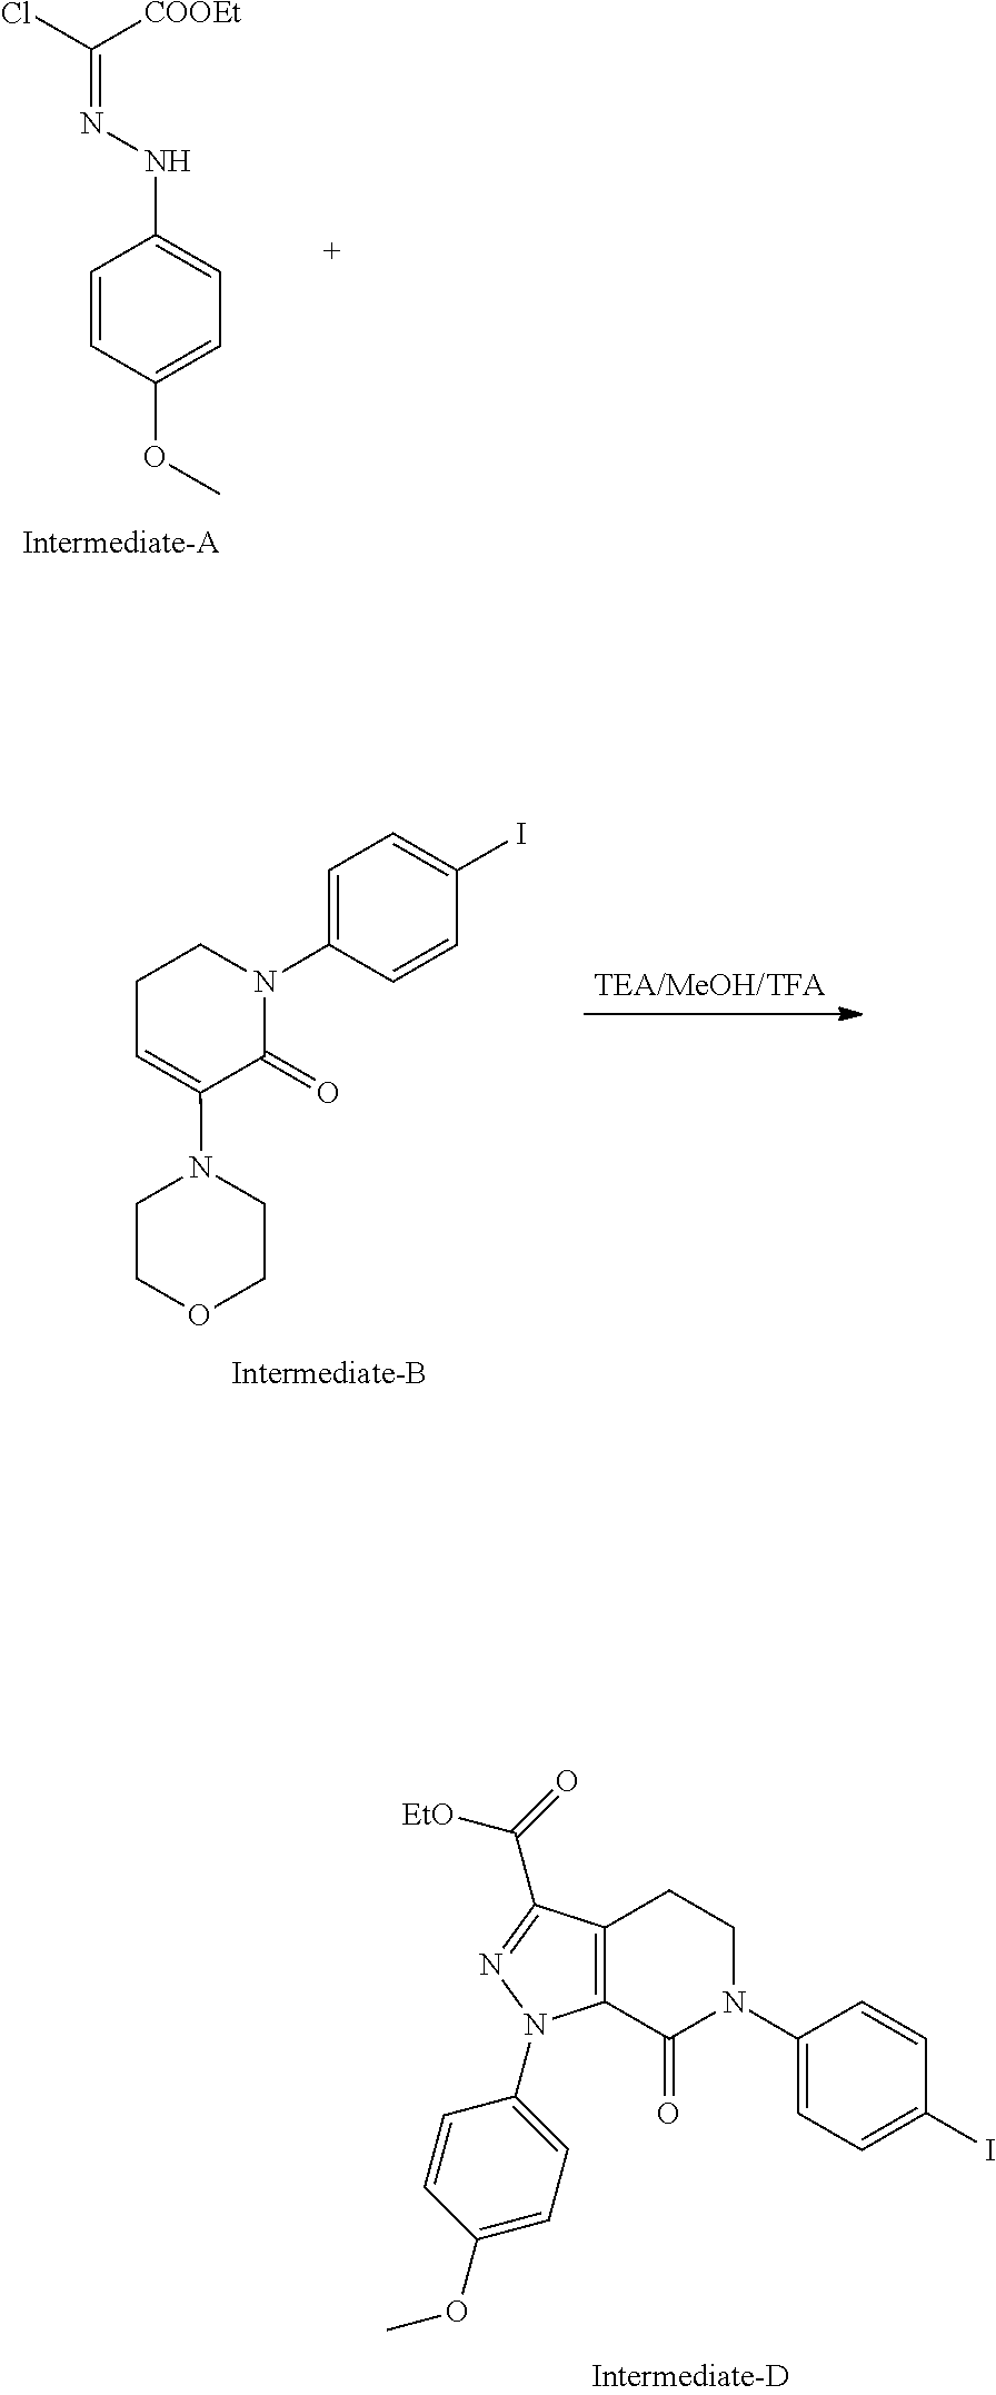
C(=NNC1=CC=C(OC)C=C1)([COOEt])Cl.C1COCCN1C1=CCCN(C2=CC=C(I)C=C2)C1=O.C1(N2C3=C(CCN(C4=CC=C(I)C=C4)C3=O)C(C([EtO])=O)=N2)=CC=C(OC)C=C1
